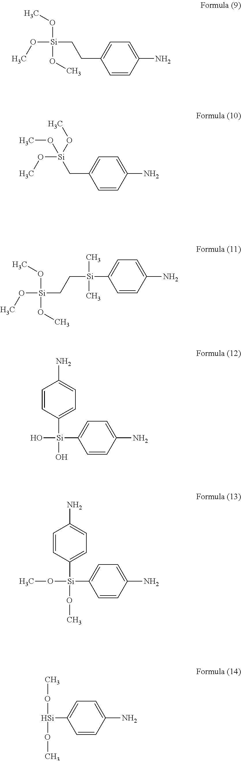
C1=CC(N)=CC=C1C[Si](OC)(OC)OC.C1=CC(N)=CC=C1CC[Si](OC)(OC)OC.C1=CC(N)=CC=C1[Si](C)(C)CC[Si](OC)(OC)OC.C1=CC(N)=CC=C1[Si](C1=CC=C(N)C=C1)(O)O.C1=CC(N)=CC=C1[Si](C1=CC=C(N)C=C1)(OC)OC.C1=CC(N)=CC=C1[Si](OC)OC
